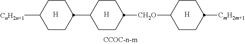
[H].[H].[CH2O](C1CCC(C2CCC([CnH2n+1])CC2)CC1)C1CCC([CmH2m+1])CC1.[H]
